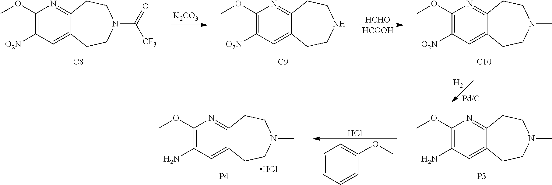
C1(OC)=C([O2N])C=C2C(=N1)CCN(C(=O)[CF3])CC2.[C8].[K2CO3].C1(OC)=C([O2N])C=C2C(=N1)CCNCC2.[C9].[HCHO].[HCOOH].C1(OC)=C([O2N])C=C2C(=N1)CCN(C)CC2.[C10].[H2].C1(OC)=C(N)C=C2C(=N1)CCN(C)CC2.[P3].C1=CC=CC(OC)=C1.Cl.C1(OC)=C(N)C=C2C(=N1)CCN(C)CC2.[P4].Cl
